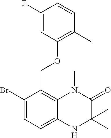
C1(Br)=CC=C2C(=C1COC1=C(C)C=CC(F)=C1)N(C)C(=O)C(C)(C)N2
